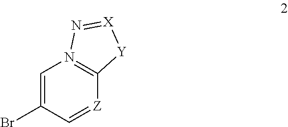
C1=C(Br)C=[Z]C2=N1N=[X][Y]2
